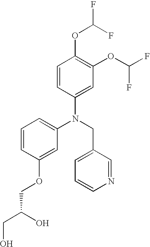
N(CC1=CC=CN=C1)(C1=CC=CC(OCC(CO)O)=C1)C1=CC(OC(F)F)=C(OC(F)F)C=C1
